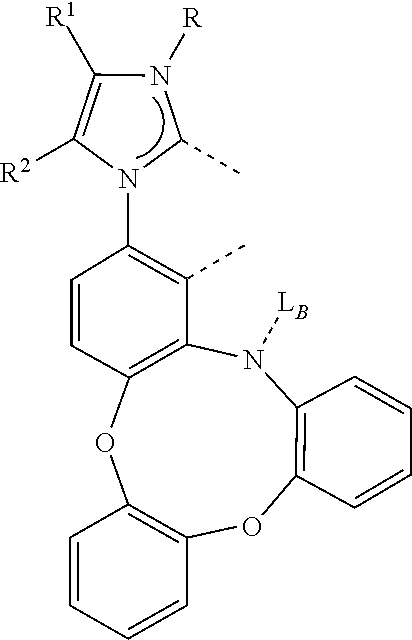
C1([R1])=C([R2])N(C2=C(C)C3=C(OC4=C(OC5=C(N3[LB])C=CC=C5)C=CC=C4)C=C2)C(C)N1[R]
